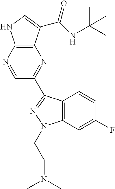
C12=C(C(C(NC(C)(C)C)=O)=CN1)N=C(C1=NN(CCN(C)C)C3=C1C=CC(F)=C3)C=N2
